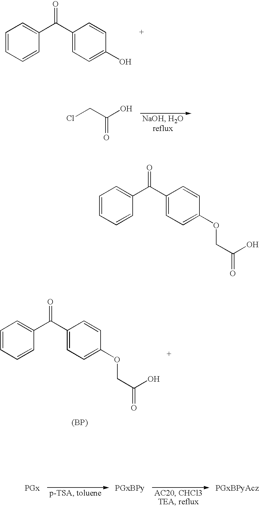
C1=CC=CC(C(C2=CC=C(O)C=C2)=O)=C1.ClCC(O)=O.C1=CC=CC(C(C2=CC=C(OCC(=O)O)C=C2)=O)=C1.[(BP)].C1=CC=CC(C(C2=CC=C(OCC(=O)O)C=C2)=O)=C1
